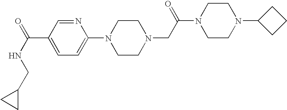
C1(CNC(=O)C2=CC=C(N3CCN(CC(N4CCN(C5CCC5)CC4)=O)CC3)N=C2)CC1
